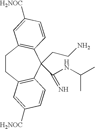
C1CC2=C(C(CCN)(C(NC(C)C)=N)C3=C1C=C([H2NOC])C=C3)C=CC([H2NOC])=C2
